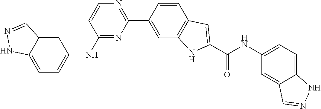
C1(C2=CC3=C(C=C2)C=C(C(NC2=CC=C4C(=C2)C=NN4)=O)N3)=NC=CC(NC2=CC=C3NN=CC3=C2)=N1
